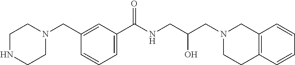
C1(C(NCC(CN2CC3=C(CC2)C=CC=C3)O)=O)=CC=CC(CN2CCNCC2)=C1
